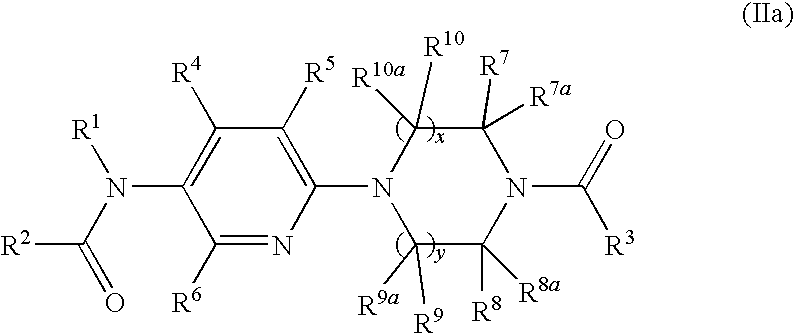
C1(N2C([R9a])([R9])C([R8])([R8a])N(C(=O)[R3])C([R7])([R7a])C2([R10])[R10a])=C([R5])C([R4])=C(N(C(=O)[R2])[R1])C([R6])=N1
